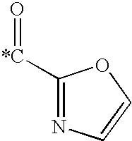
[*C](=O)C1=NC=CO1
